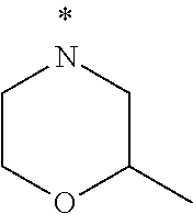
C1COC(C)CN1
